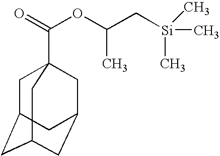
C1C2CC3CC(CC1(C(=O)OC(C)C[Si](C)(C)C)C3)C2
